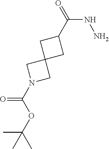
C(N1CC2(C1)CC(C(=O)NN)C2)(=O)OC(C)(C)C
